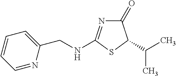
C1(=O)N=C(NCC2=CC=CC=N2)SC1C(C)C
